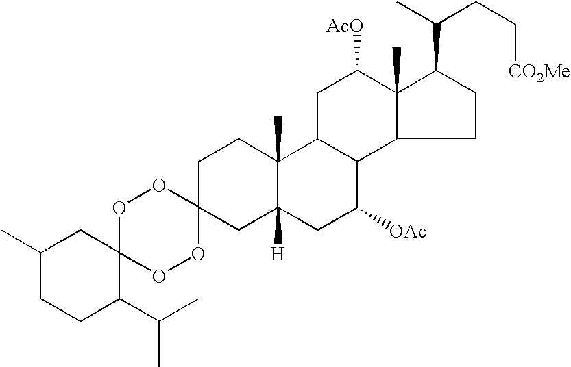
O1C2(OOC3(O1)CC1([H])C(C)(CC3)C3C(C([OAc])C1)C1C(C)(C([AcO])C3)C(C(C)CC[CO2Me])CC1)C(C(C)C)CCC(C)C2
